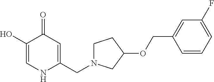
C1(O)=CNC(CN2CCC(OCC3=CC(F)=CC=C3)C2)=CC1=O
